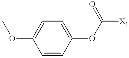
C1=CC(OC([X1])=O)=CC=C1OC
